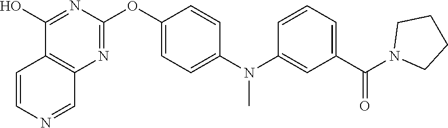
C12=C(N=C(OC3=CC=C(N(C4=CC(C(N5CCCC5)=O)=CC=C4)C)C=C3)N=C1O)C=NC=C2
